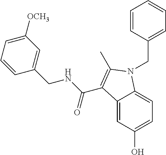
C12=CC(O)=CC=C1N(CC1=CC=CC=C1)C(C)=C2C(NCC1=CC([OCH3])=CC=C1)=O
